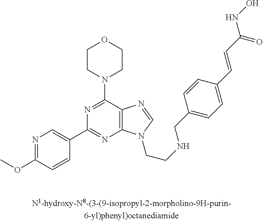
N1=C(OC)C=CC(C2=NC3=C(C(N4CCOCC4)=N2)N=CN3CCNCC2=CC=C(C=CC(=O)NO)C=C2)=C1
